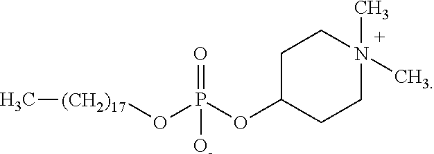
[(CH2)17](OP(OC1CCN(C)(C)CC1)(=O)[O-])C
